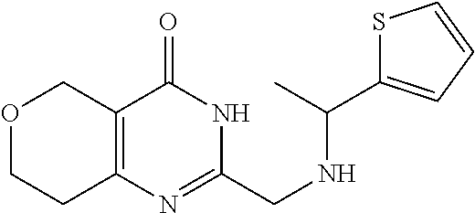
C12=C(COCC1)C(=O)NC(CNC(C1=CC=CS1)C)=N2
